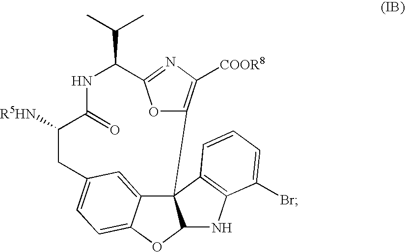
C123C4=CC(=CC=C4OC1NC1=C2C=CC=C1Br)CC([R5HN])C(=O)NC(C(C)C)C1=NC([COOR8])=C3O1
